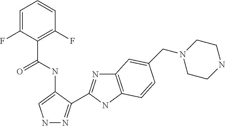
C1=C(F)C(C(=O)NC2=CNN=C2C2=NC3=C(N2)C=CC(CN2CCNCC2)=C3)=C(F)C=C1
